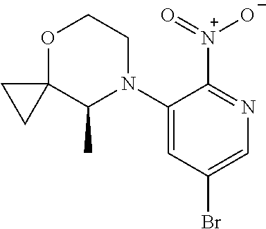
C1(N2C(C)C3(OCC2)CC3)=CC(Br)=CN=C1[N+](=O)[O-]
